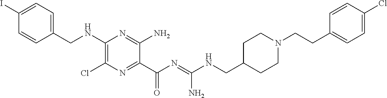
C1=C(I)C=CC(CNC2=C(Cl)N=C(C(N=C(NCC3CCN(CCC4=CC=C(Cl)C=C4)CC3)N)=O)C(N)=N2)=C1
